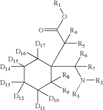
C1([D14])([D15])C([D13])([D12])C([D11])([D10])C([R9])([R8])C(C(C(O[R1])=O)([R5])[R4])(C([R6])(N([R3])[R2])[R7])C1([D17])[D16]
